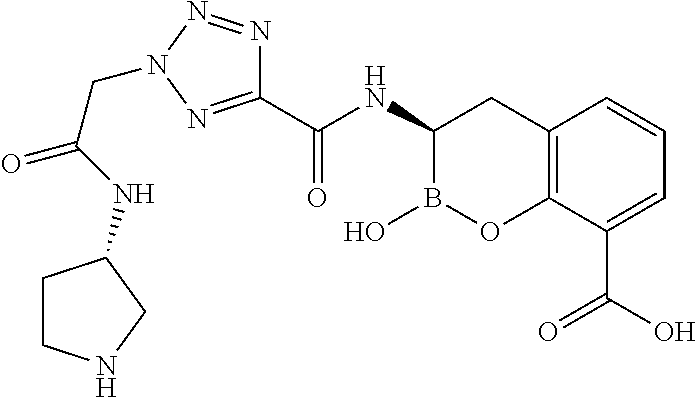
C12=C(C(C(O)=O)=CC=C1)OB(O)C(NC(C1=NN(CC(=O)NC3CCNC3)N=N1)=O)C2
